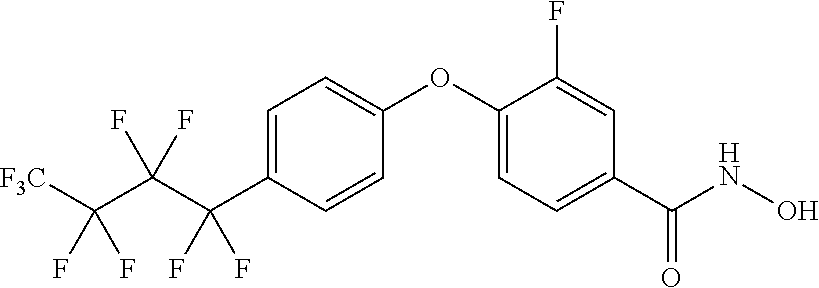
C1=C(C(C(C([F3C])(F)F)(F)F)(F)F)C=CC(OC2=CC=C(C(NO)=O)C=C2F)=C1
